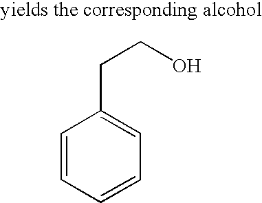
C1=CC=CC=C1CCO
